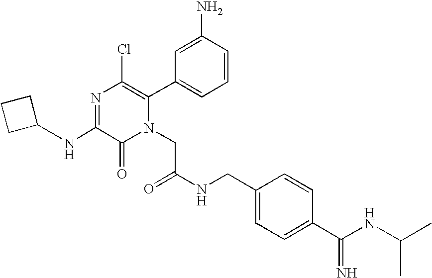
N(C1=NC(Cl)=C(C2=CC=CC(N)=C2)N(CC(NCC2=CC=C(C(=N)NC(C)C)C=C2)=O)C1=O)C1CCC1
